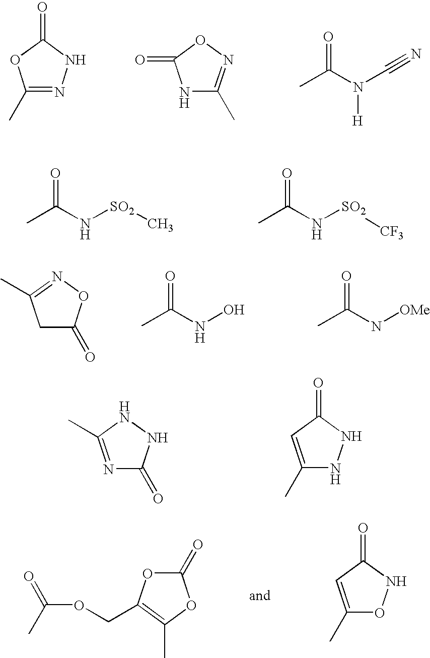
C1(C)=NNC(=O)O1.N1C(C)=NOC1=O.CC(N(C#N)[H])=O.CC(N[SO2]C)=O.CC(N[SO2][CF3])=O.C1C(=O)ON=C1C.CC(NO)=O.CC(N[OMe])=O.N1=C(C)NNC1=O.C1(C)=CC(=O)NN1.C1(C)=CC(=O)NO1.O(C(=O)C)CC1=C(C)OC(=O)O1
